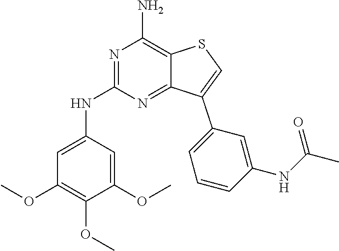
N1=C(NC2=CC(OC)=C(OC)C(OC)=C2)N=C2C(=C1N)SC=C2C1=CC=CC(NC(C)=O)=C1
